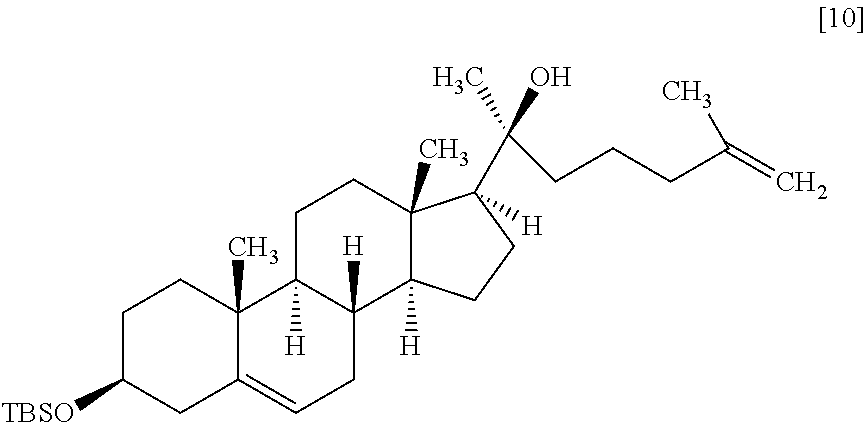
C1C([TBSO])CC2=CCC3([H])C([H])(C2(C)C1)CCC1(C)C3([H])CCC1(C(CCCC(C)=C)(C)O)[H]
